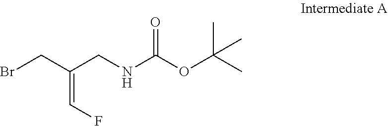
C(=CF)(CNC(OC(C)(C)C)=O)CBr
